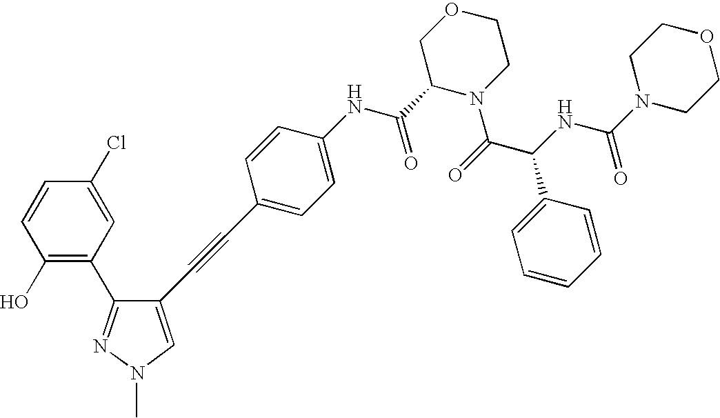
C1(O)=C(C2=NN(C)C=C2C#CC2=CC=C(NC(=O)C3N(C(C(C4=CC=CC=C4)NC(=O)N4CCOCC4)=O)CCOC3)C=C2)C=C(Cl)C=C1
